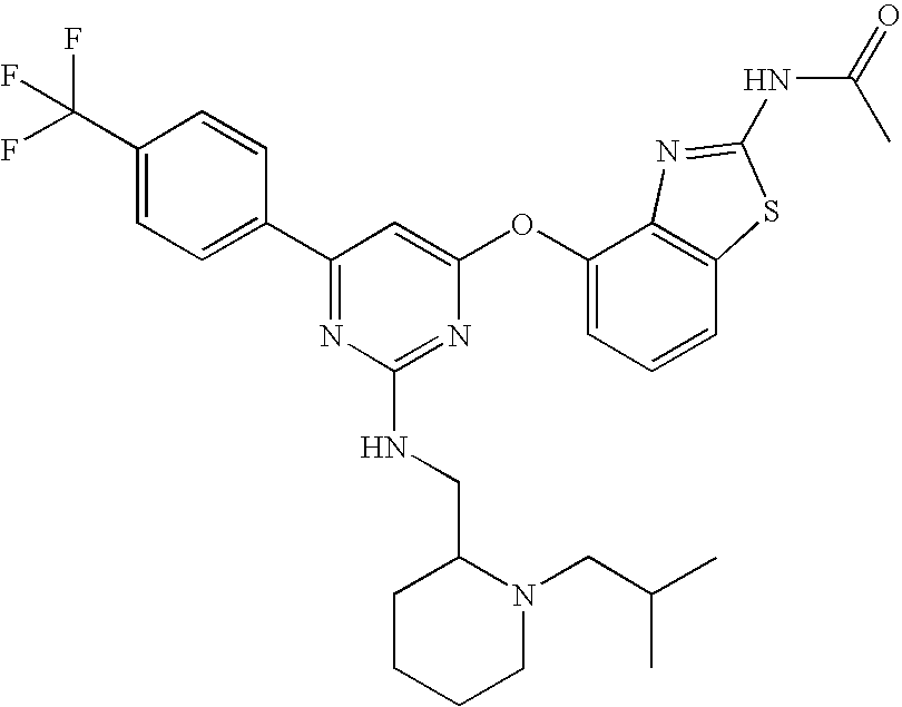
C1(C(F)(F)F)=CC=C(C2=NC(NCC3CCCCN3CC(C)C)=NC(OC3=CC=CC4=C3N=C(NC(C)=O)S4)=C2)C=C1
